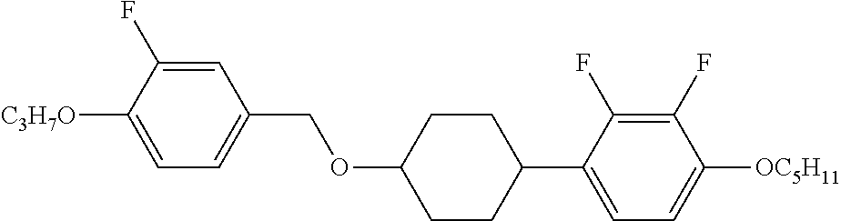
C1=C(F)C([C3H7O])=CC=C1COC1CCC(C2=CC=C([OC5H11])C(F)=C2F)CC1
